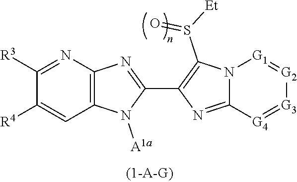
C12=C(N=C([R3])C([R4])=C1)N=C(C1=C(S(=O)[Et])N3C(=N1)[G4]=[G3][G2]=[G1]3)N2[A1a]
